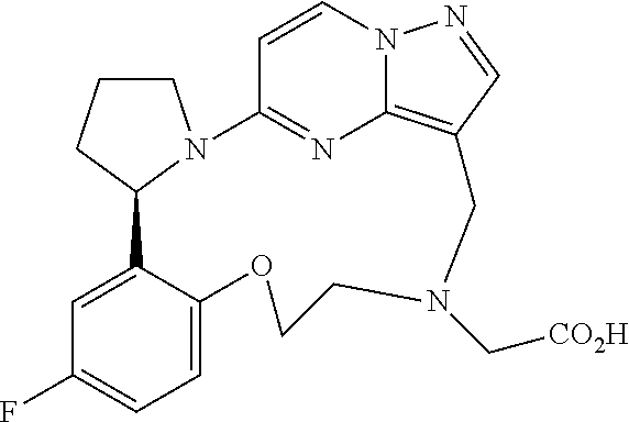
C1CCC2N1C1=NC3=C(C=NN3C=C1)CN(C[CO2H])CCOC1=CC=C(F)C=C21
